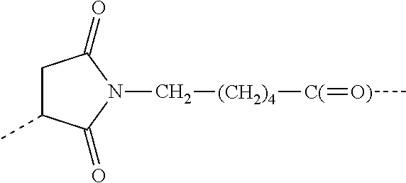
C1C(C)C(=O)N(C[(CH2)4][C(]=[O)]C)C1=O
